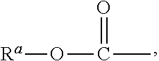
O(C(=O)C)[Ra]
